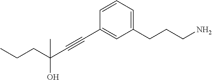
C1=CC=C(CCCN)C=C1C#CC(O)(CCC)C
